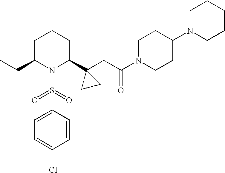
C(C)C1N(S(C2=CC=C(Cl)C=C2)(=O)=O)C(C2(CC(N3CCC(N4CCCCC4)CC3)=O)CC2)CCC1
